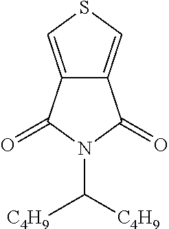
C12=CSC=C1C(=O)N(C([C4H9])[C4H9])C2=O
